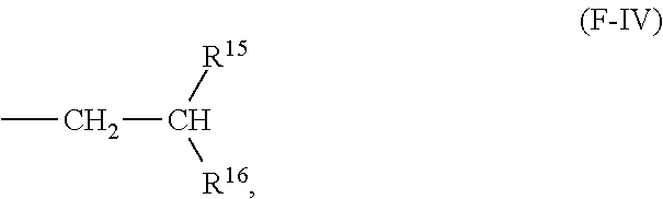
CCC([R15])[R16]
